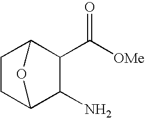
C1CC2C(N)C(C([OMe])=O)C1O2
